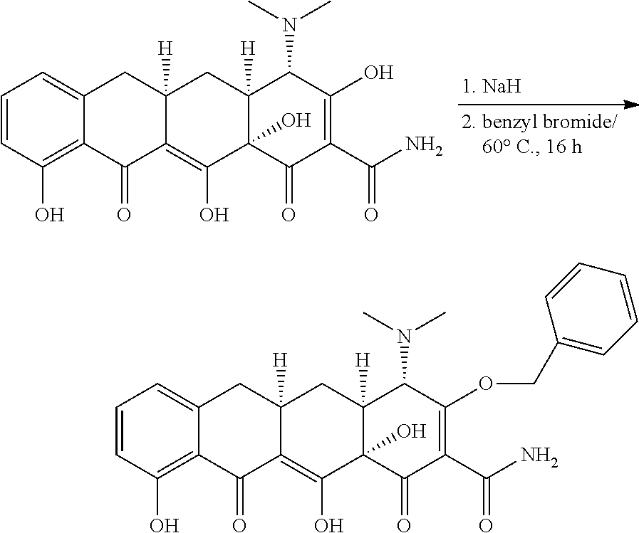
C1=CC(O)=C2C(=C1)CC1([H])C(=C(O)C3(O)C([H])(C1)C(N(C)C)C(O)=C(C(N)=O)C3=O)C2=O.C1=CC(O)=C2C(=C1)CC1([H])C(=C(O)C3(O)C([H])(C1)C(N(C)C)C(OCC1=CC=CC=C1)=C(C(N)=O)C3=O)C2=O
